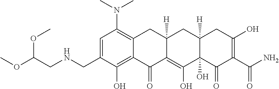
C1=C(CNCC(OC)OC)C(O)=C2C(=C1N(C)C)CC1([H])C(=C(O)C3(O)C([H])(C1)CC(O)=C(C(N)=O)C3=O)C2=O
